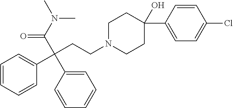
C1=CC(C2(O)CCN(CCC(C3=CC=CC=C3)(C(=O)N(C)C)C3=CC=CC=C3)CC2)=CC=C1Cl
